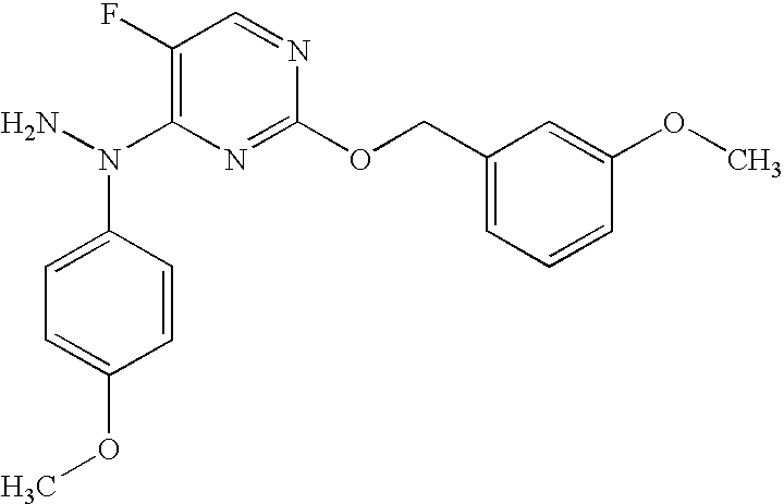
C1(F)=C(N(N)C2=CC=C(OC)C=C2)N=C(OCC2=CC=CC(OC)=C2)N=C1
